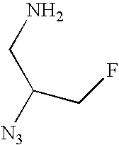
[N3]C(CN)CF
